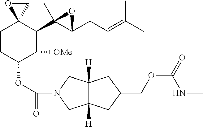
C1CC(OC(=O)N2CC3([H])C([H])(C2)CC(COC(=O)NC)C3)C([OMe])C(C2(C)C(CC=C(C)C)O2)C12CO2
